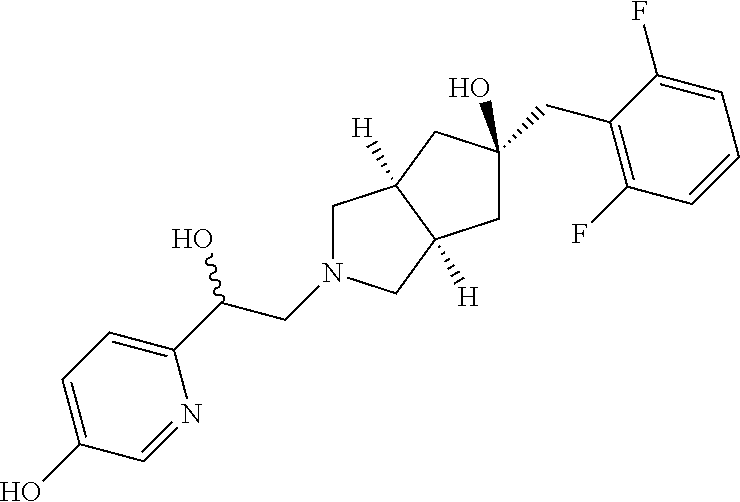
C(C(C1=CC=C(O)C=N1)O)N1CC2([H])C([H])(C1)CC(O)(CC1=C(F)C=CC=C1F)C2
